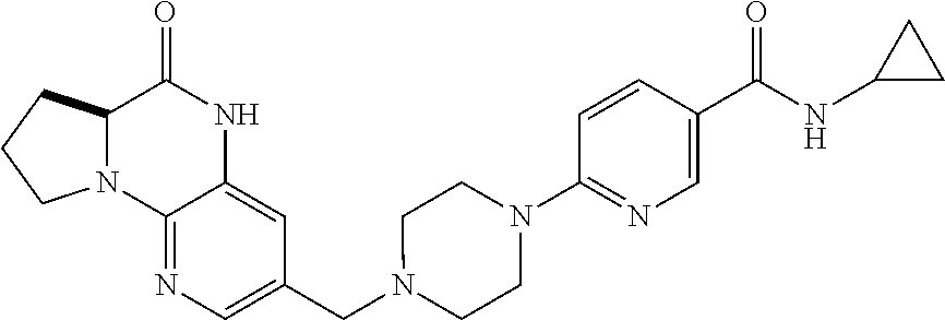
C1(CN2CCN(C3=NC=C(C(NC4CC4)=O)C=C3)CC2)=CN=C2C(=C1)NC(=O)C1N2CCC1
